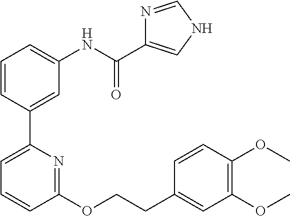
C1=CC(C2=CC=CC(OCCC3=CC(OC)=C(OC)C=C3)=N2)=CC(NC(C2=CNC=N2)=O)=C1
